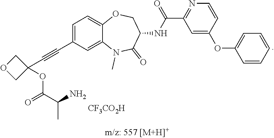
C1=C(C#CC2(OC(C(N)C)=O)COC2)C=C2C(=C1)OCC(NC(=O)C1=NC=CC(OC3=CC=CC=C3)=C1)C(=O)N2C.[CF3CO2H]
